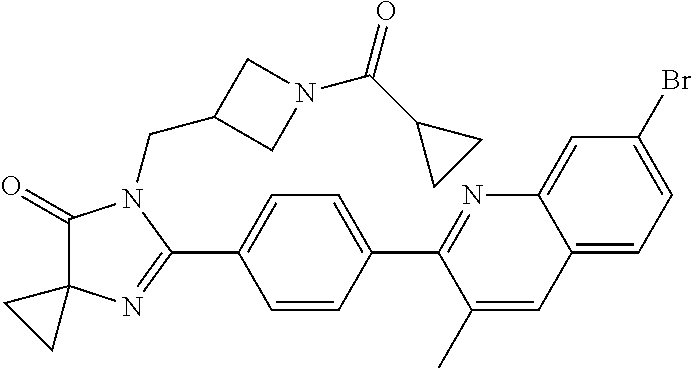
C1(=O)C2(N=C(C3=CC=C(C4=NC5=CC(Br)=CC=C5C=C4C)C=C3)N1CC1CN(C(C3CC3)=O)C1)CC2
